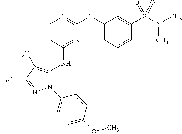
C1=CC(NC2=C(C)C(C)=NN2C2=CC=C(OC)C=C2)=NC(NC2=CC=CC(S(N(C)C)(=O)=O)=C2)=N1
